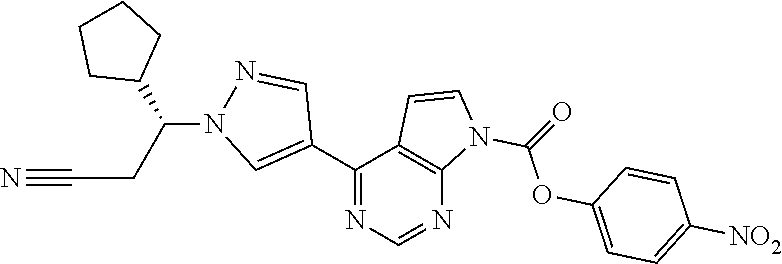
C1(C2=NC=NC3=C2C=CN3C(=O)OC2=CC=C([NO2])C=C2)=CN(C(CC#N)C2CCCC2)N=C1
